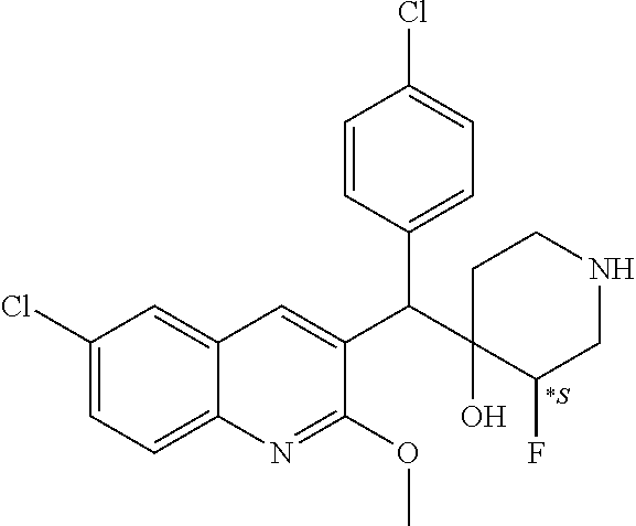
[*S].C1(Cl)=CC=C2C(=C1)C=C(C(C1(O)C(F)CNCC1)C1=CC=C(Cl)C=C1)C(OC)=N2
